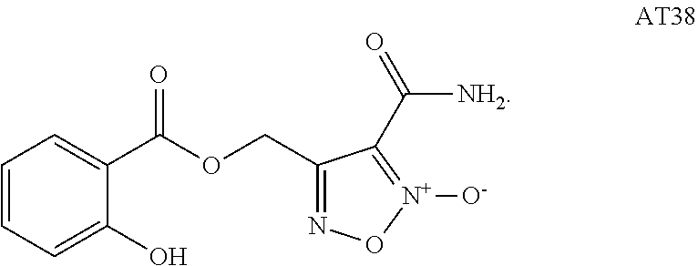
C1=CC=C(O)C(C(OCC2=NO[N+]([O-])=C2C(=O)[NH2])=O)=C1
